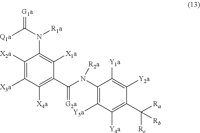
C1(N(C(C2=C([X4a])C([X3a])=C([X2a])C(N([R1a])C([Q1a])=[G1a])=C2[X1a])=[G2a])[R2a])=C([Y5a])C([Y4a])=C(C([Ra])([Rc])[Rb])C([Y2a])=C1[Y1a]
